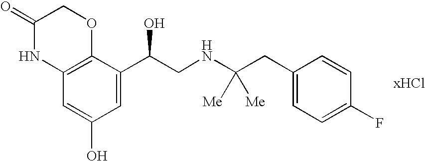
[xHCl].C12=C(C(C(CNC(CC3=CC=C(F)C=C3)([Me])[Me])O)=CC(O)=C1)OCC(=O)N2
